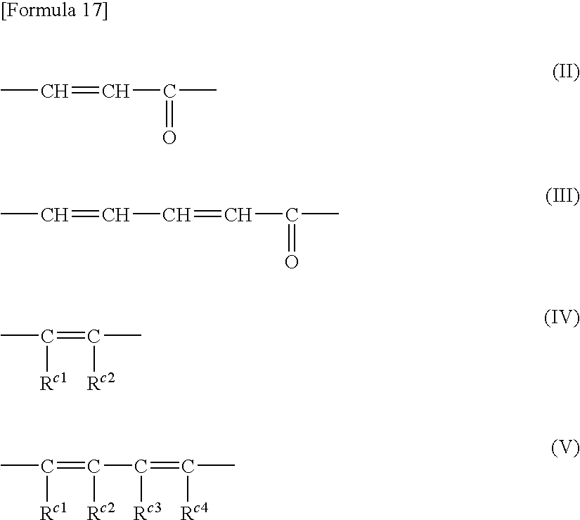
C(=CC(=O)C)C.C(=CC(=O)C)C=CC.CC(=C(C)[Rc2])[Rc1].CC(=C(C(=C(C)[Rc4])[Rc3])[Rc2])[Rc1]
